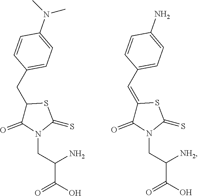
C1=CC(CC2C(=O)N(CC(N)C(O)=O)C(=S)S2)=CC=C1N(C)C.C1=CC(C=C2C(=O)N(CC([NH2])C(O)=O)C(=S)S2)=CC=C1N
